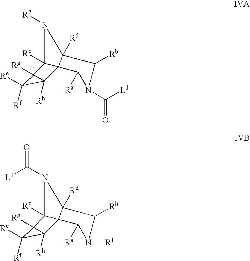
N1([R2])C2([Rc])C3(C1([Rd])C([Rb])N(C([L1])=O)C3[Ra])C1([Rh])C([Re])([Rf])C21[Rg].N1(C([L1])=O)C2([Rc])C3(C1([Rd])C([Rb])N([R1])C3[Ra])C1([Rh])C([Re])([Rf])C21[Rg]
